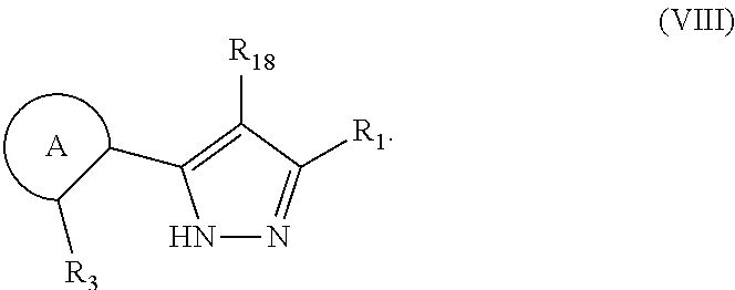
N1N=C([R1])C([R18])=C1CC[R3].[A]
